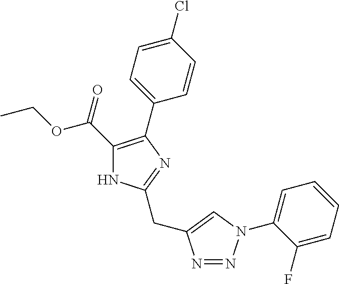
N1C(C(=O)OCC)=C(C2=CC=C(Cl)C=C2)N=C1CC1=CN(C2=CC=CC=C2F)N=N1
